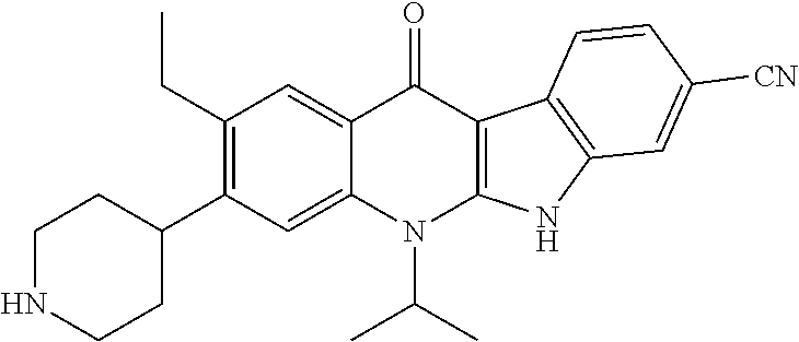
C1(CC)=C(C2CCNCC2)C=C2C(=C1)C(=O)C1=C(N2C(C)C)NC2=C1C=CC([CN])=C2
